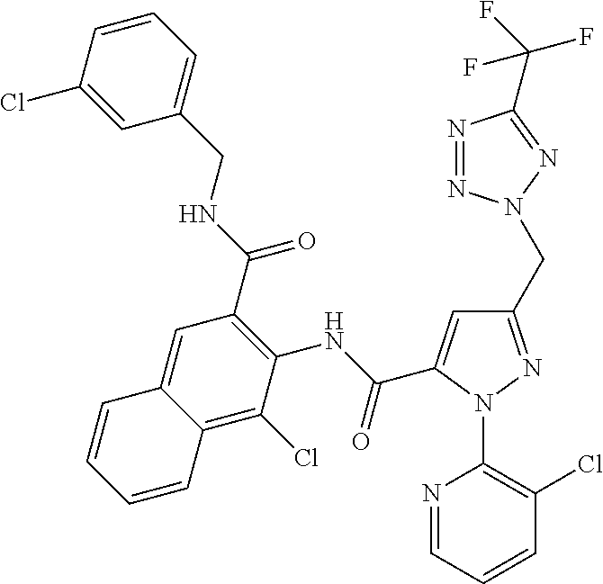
C1=C(Cl)C=CC=C1CNC(C1=C(NC(C2=CC(CN3N=NC(C(F)(F)F)=N3)=NN2C2=C(Cl)C=CC=N2)=O)C(Cl)=C2C(=C1)C=CC=C2)=O
